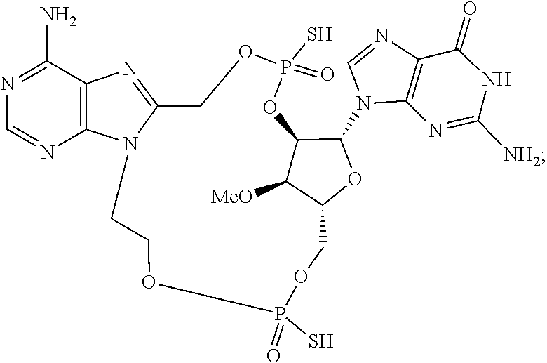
C1=NC2=C(N1C1C3C([MeO])C(COP(S)(=O)OCCN4C(=NC5=C4N=CN=C5N)COP(S)(=O)O3)O1)N=C([NH2])NC2=O
